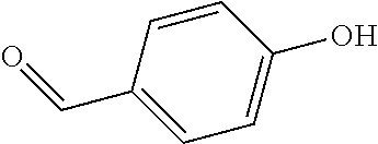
C1(C=O)=CC=C(O)C=C1
